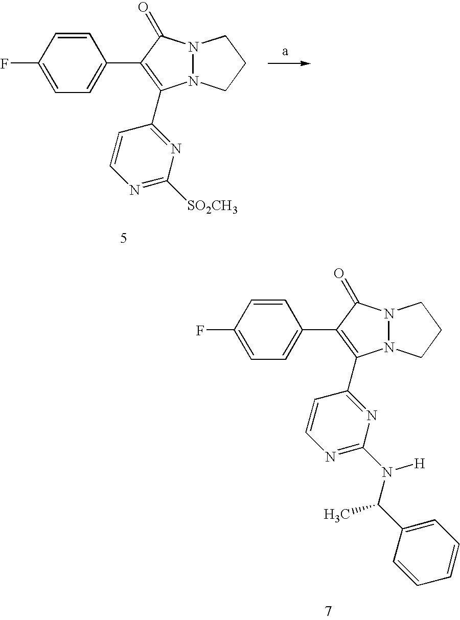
C1=CC(F)=CC=C1C1=C(C2=NC([SO2CH3])=NC=C2)N2N(CCC2)C1=O.C1=CC(F)=CC=C1C1=C(C2=NC(N(C(C3=CC=CC=C3)C)[H])=NC=C2)N2N(CCC2)C1=O
